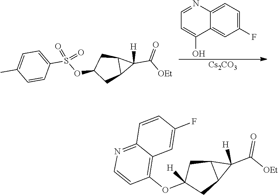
C12=CC=C(F)C=C1C(O)=CC=N2.[Cs2CO3].C1=C(C)C=CC(S(OC2CC3C(C2)C3(C([OEt])=O)[H])(=O)=O)=C1.C1(OC2([H])CC3C(C2)C3(C([OEt])=O)[H])=C2C(=NC=C1)C=CC(F)=C2
